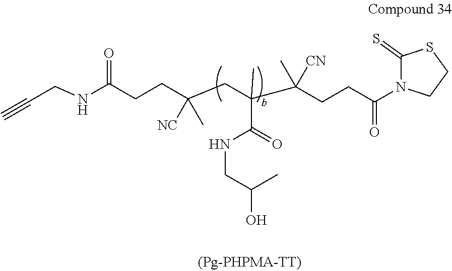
N(C(CCC(CC(C(CCC(N1C(=S)SCC1)=O)(C)[CN])(C)C(=O)NCC(C)O)(C)[NC])=O)CC#C
